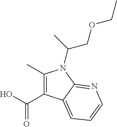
C(O)(=O)C1=C(C)N(C(COCC)C)C2=NC=CC=C12
